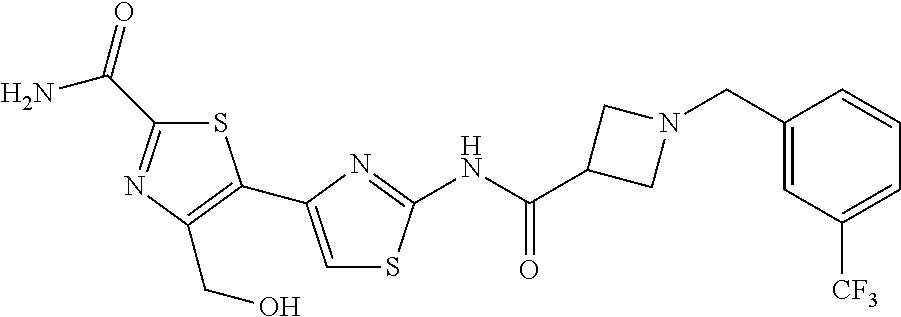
N(C(C1CN(CC2=CC([CF3])=CC=C2)C1)=O)C1=NC(C2=C(CO)N=C(C(N)=O)S2)=CS1
